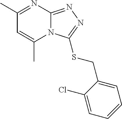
C1=C(C)N2C(=NN=C2SCC2=CC=CC=C2Cl)N=C1C
